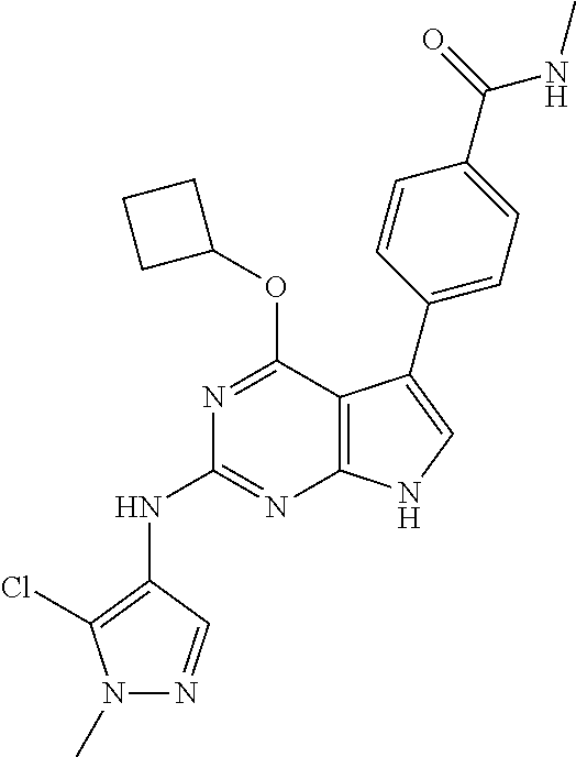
N1=C(OC2CCC2)C2=C(N=C1NC1=C(Cl)N(C)N=C1)NC=C2C1=CC=C(C(NC)=O)C=C1
